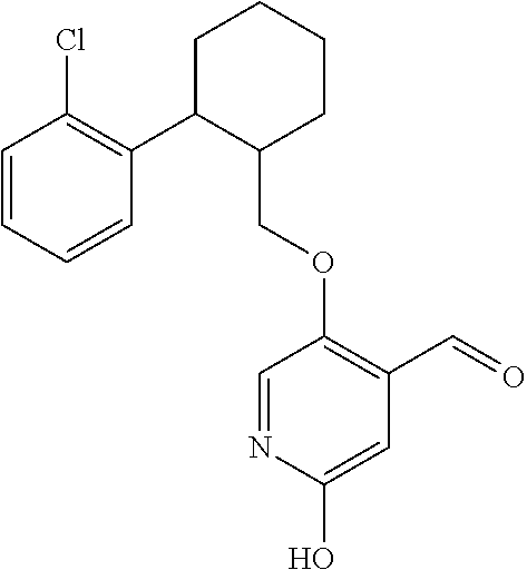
C1C(C2=C(Cl)C=CC=C2)C(COC2=C(C=O)C=C(O)N=C2)CCC1
